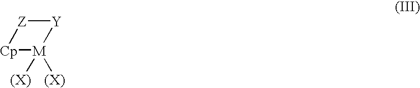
[Z]1[Y][M]([(X)])([(X)])[Cp]1
